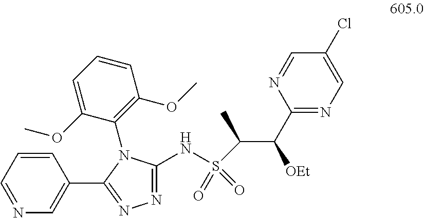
C1(C([OEt])C(C)S(NC2=NN=C(C3=CN=CC=C3)N2C2=C(OC)C=CC=C2OC)(=O)=O)=NC=C(Cl)C=N1
